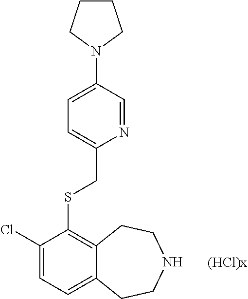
[(HCl)x].C1=C(N2CCCC2)C=NC(CSC2=C3C(=CC=C2Cl)CCNCC3)=C1
